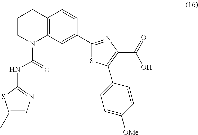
C12=C(C=C(C3=NC(C(=O)O)=C(C4=CC=C([OMe])C=C4)S3)C=C1)N(C(=O)NC1=NC=C(C)S1)CCC2
